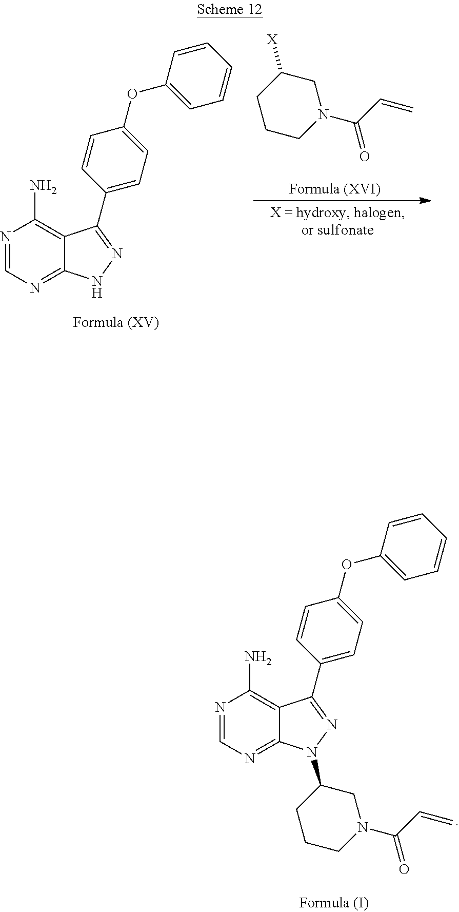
N1=CN=C2C(=C1N)C(C1=CC=C(OC3=CC=CC=C3)C=C1)=NN2C1CCCN(C(C=C)=O)C1.N1=CN=C2C(=C1N)C(C1=CC=C(OC3=CC=CC=C3)C=C1)=NN2.C1([X])CCCN(C(C=C)=O)C1
